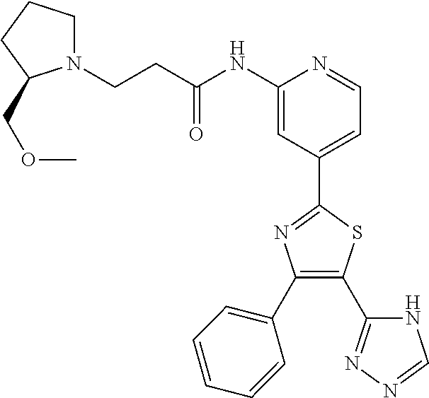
C(C(NC1=CC(C2=NC(C3=CC=CC=C3)=C(C3=NN=CN3)S2)=CC=N1)=O)CN1CCCC1COC
